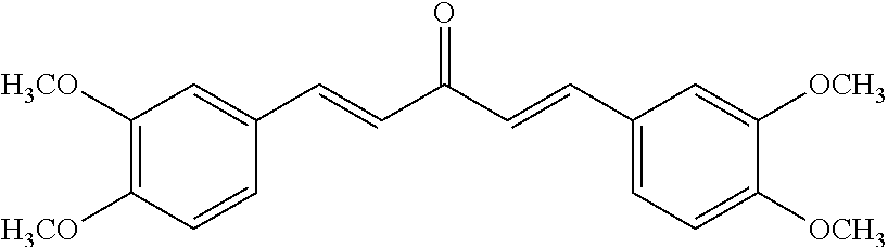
C1([OCH3])=CC(C=CC(=O)C=CC2=CC([H3CO])=C([H3CO])C=C2)=CC=C1[OCH3]
